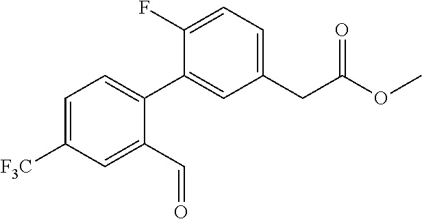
C1=C(F)C(C2=CC=C([F3C])C=C2C=O)=CC(CC(OC)=O)=C1
